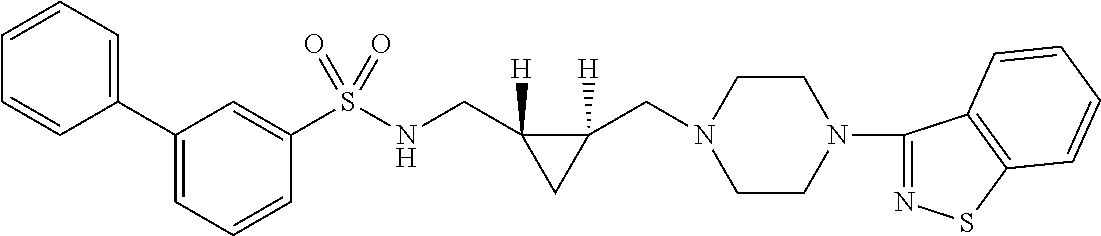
C1(C2=CC=CC=C2)=CC=CC(S(NCC2([H])C(CN3CCN(C4=NSC5=C4C=CC=C5)CC3)([H])C2)(=O)=O)=C1
